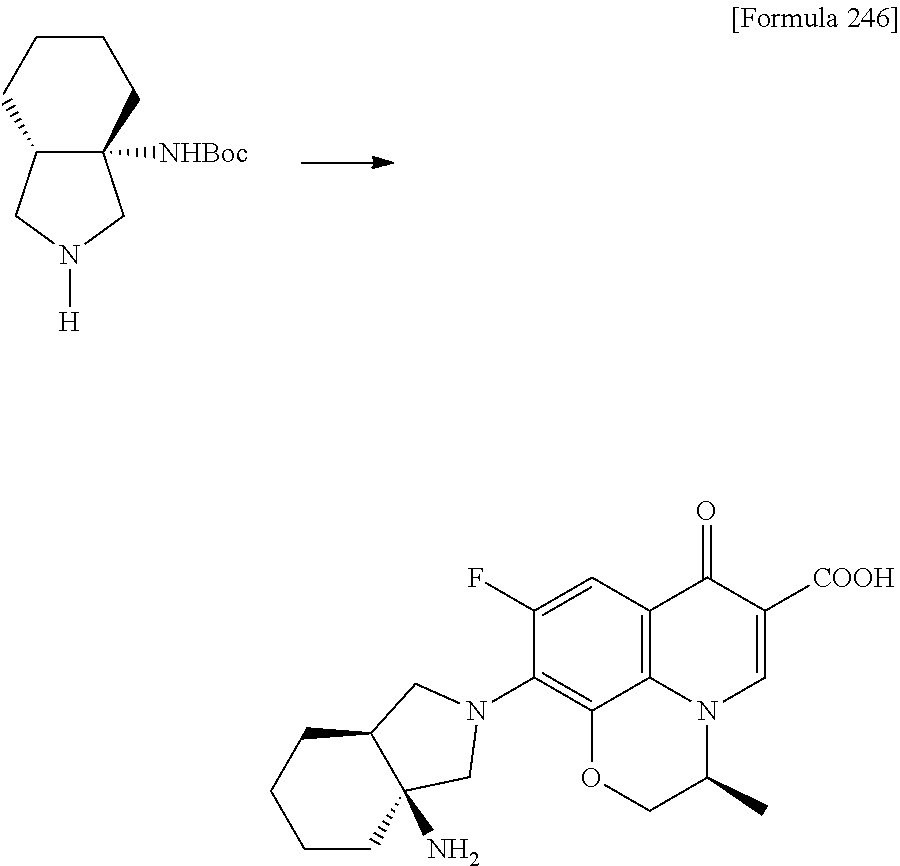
[H]N1CC2([NHBoc])C(C1)CCCC2.C1CC2(N)C(CC1)CN(C1=C3C4=C(C=C1F)C(=O)C([COOH])=CN4C(C)CO3)C2
